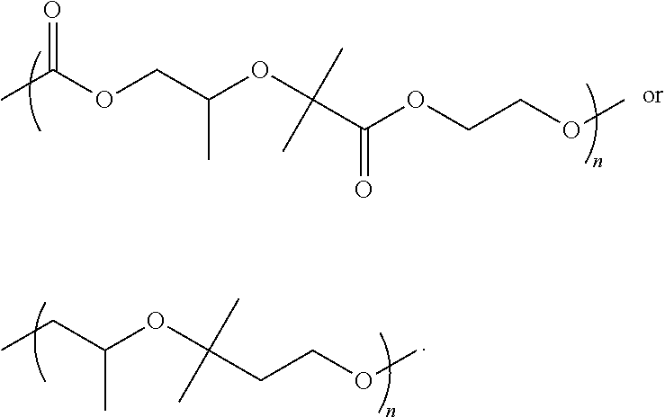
O=C(OCC(C)OC(C(OCCOC)=O)(C)C)C.CCC(OC(CCOC)(C)C)C
